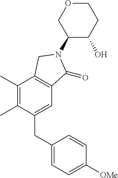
C1(N2C(=O)C3=C(C(C)=C(C)C(CC4=CC=C([OMe])C=C4)=C3)C2)C(O)CCOC1
